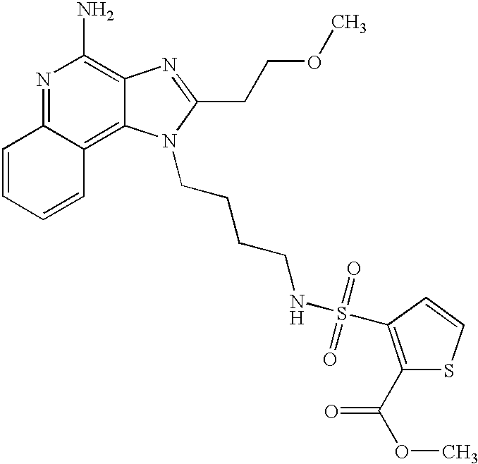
N1=C2C(=C3C(=C1N)N=C(CCOC)N3CCCCNS(=O)(=O)C1=C(C(OC)=O)SC=C1)C=CC=C2
